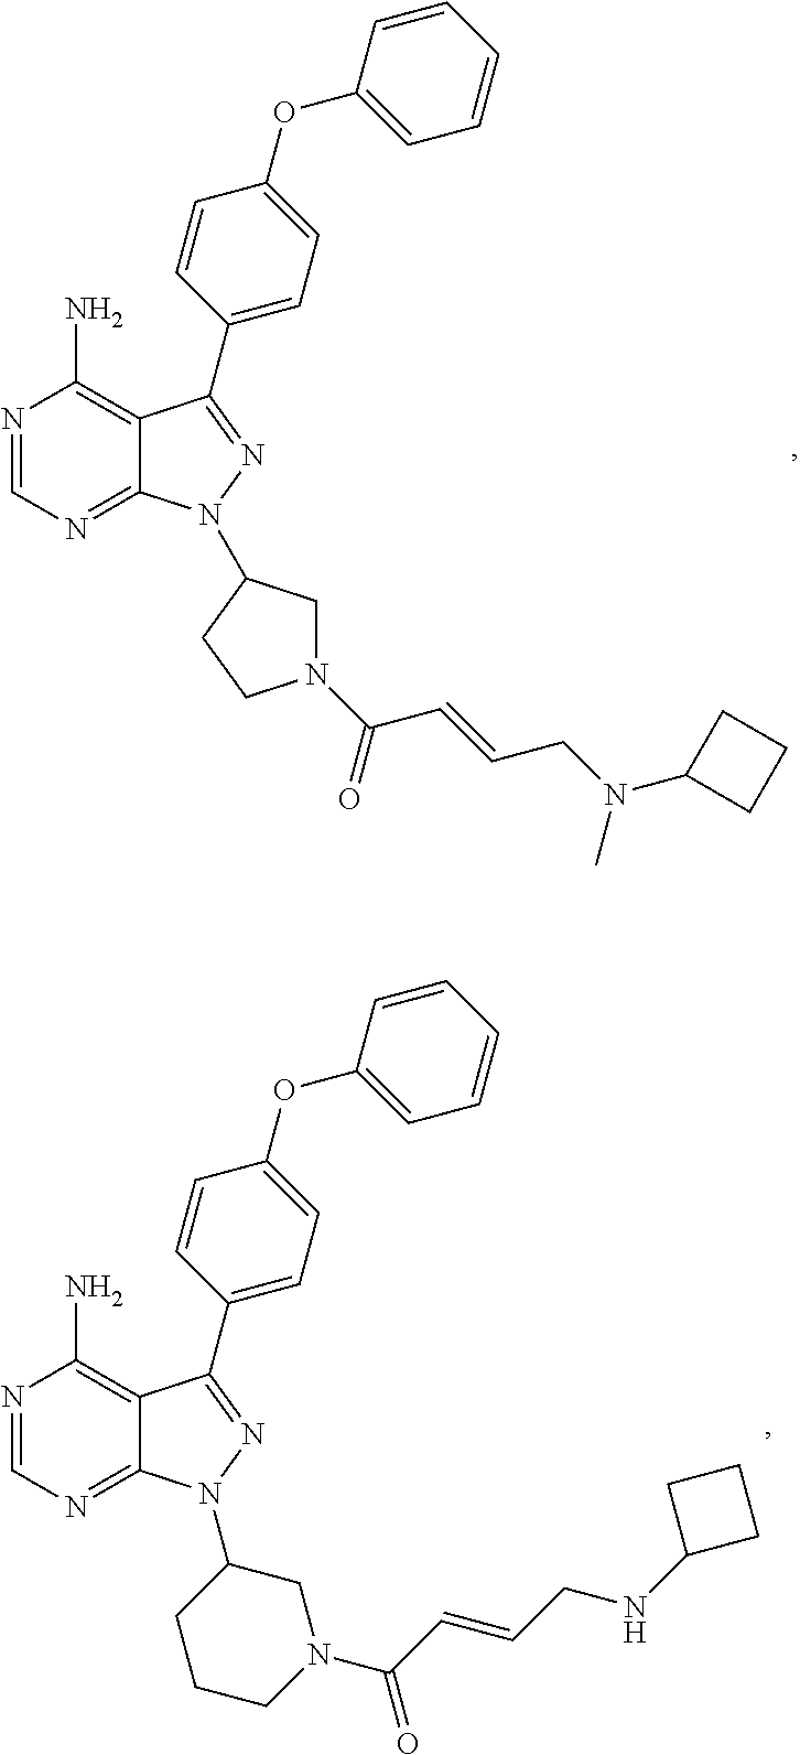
N1=CN=C2C(=C1N)C(C1=CC=C(OC3=CC=CC=C3)C=C1)=NN2C1CCCN(C(C=CCNC2CCC2)=O)C1.N1=CN=C2C(=C1N)C(C1=CC=C(OC3=CC=CC=C3)C=C1)=NN2C1CN(C(C=CCN(C2CCC2)C)=O)CC1
